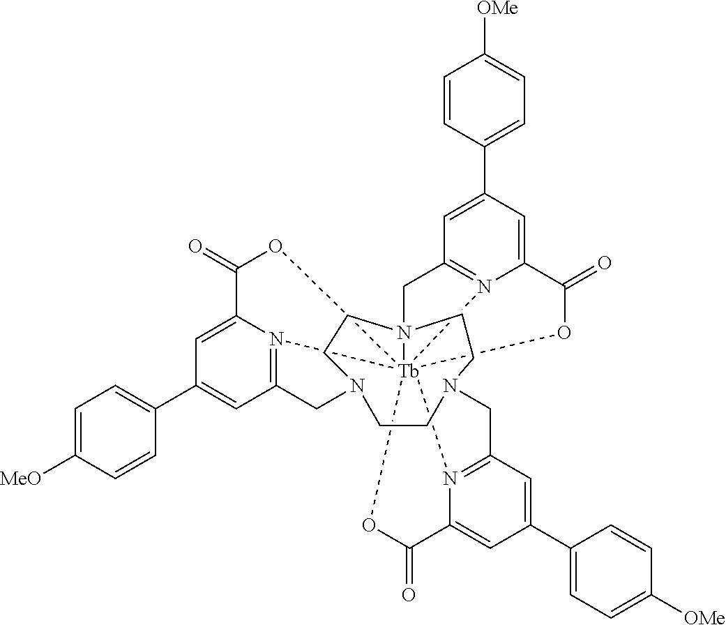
C1CN2CCN34CCN1CC1=N5[Tb]367(OC(=O)C5=CC(C3=CC=C([MeO])C=C3)=C1)(N1=C(C4)C=C(C3=CC=C([OMe])C=C3)C=C1C(=O)O6)N1=C(C2)C=C(C2=CC=C([OMe])C=C2)C=C1C(=O)O7
